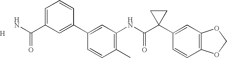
C1(C2=CC(C(N)=O)=CC=C2)=CC(NC(C2(C3=CC4=C(C=C3)OCO4)CC2)=O)=C(C)C=C1.[H]
